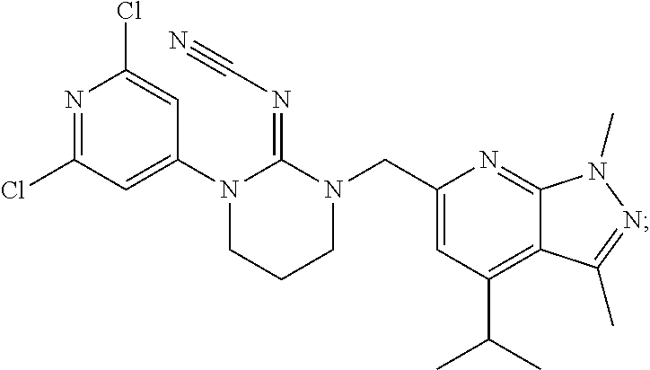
N1(CC2=CC(C(C)C)=C3C(=N2)N(C)N=C3C)C(=NC#N)N(C2=CC(Cl)=NC(Cl)=C2)CCC1
